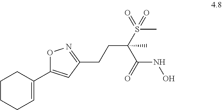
O1C(C2=CCCCC2)=CC(CCC(S(C)(=O)=O)(C)C(NO)=O)=N1
